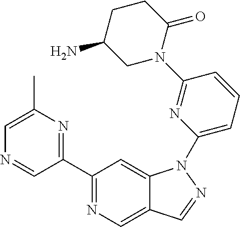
C1(C2=NC(C)=CN=C2)=NC=C2C(=C1)N(C1=CC=CC(N3C(=O)CCC(N)C3)=N1)N=C2
